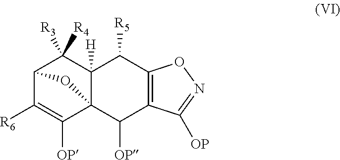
[R6]C1=C([OP])C23C([H])(C([R5])C4=C(C2[OP])C([OP])=NO4)C([R3])([R4])C1O3
